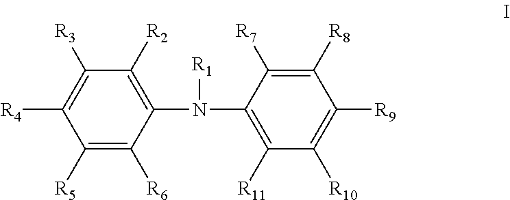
C1(N([R1])C2=C([R11])C([R10])=C([R9])C([R8])=C2[R7])=C([R2])C([R3])=C([R4])C([R5])=C1[R6]
